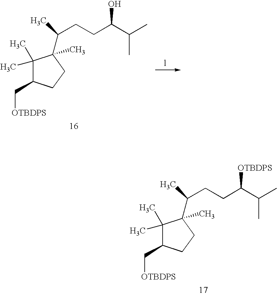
C1(C)(C)C(C[OTBDPS])CCC1(C(C)CCC(C(C)C)O)C.C1(C)(C)C(C[OTBDPS])CCC1(C(C)CCC(C(C)C)[OTBDPS])C
